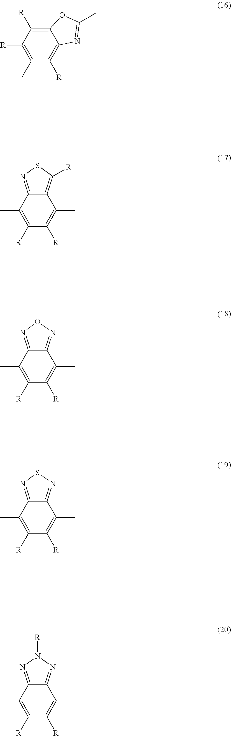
C1(C)=C([R])C([R])=C2C(=C1[R])N=C(C)O2.C1([R])=C(C)C2=NSC([R])=C2C(C)=C1[R].C1([R])=C(C)C2=NON=C2C(C)=C1[R].C1([R])=C(C)C2=NSN=C2C(C)=C1[R].C1([R])=C(C)C2=NN([R])N=C2C(C)=C1[R]
